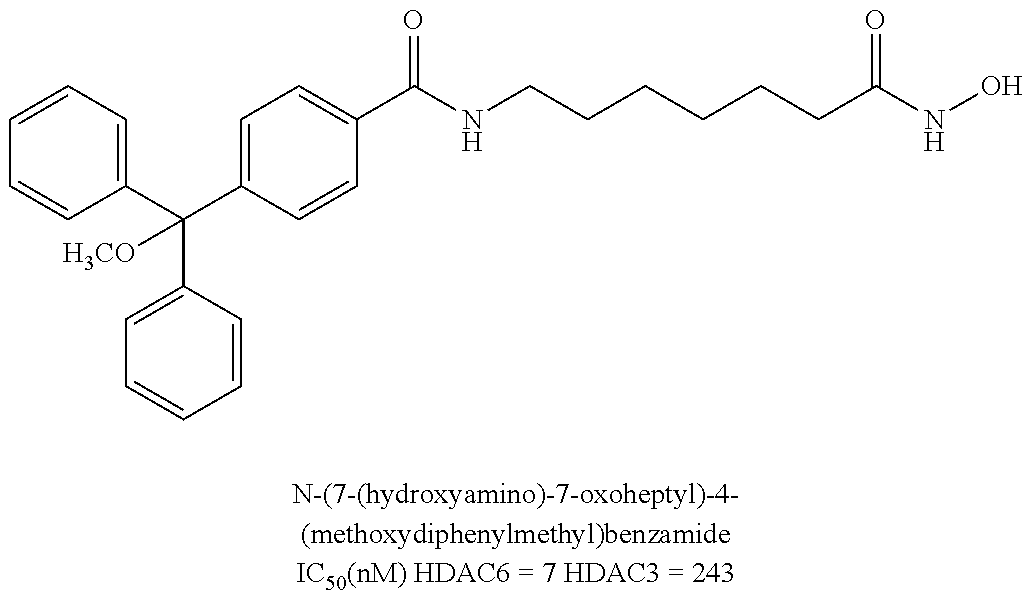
C1=CC=C(C(C2=CC=C(C(NCCCCCCC(NO)=O)=O)C=C2)(C2=CC=CC=C2)[H3CO])C=C1
